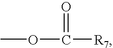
COC(=O)[R7]
